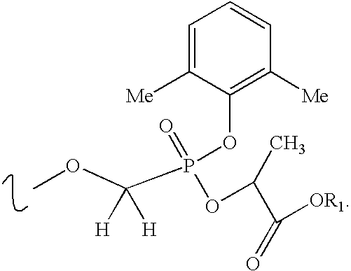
COC(P(=O)(OC1=C([Me])C=CC=C1[Me])OC(C([OR1])=O)C)([H])[H]
